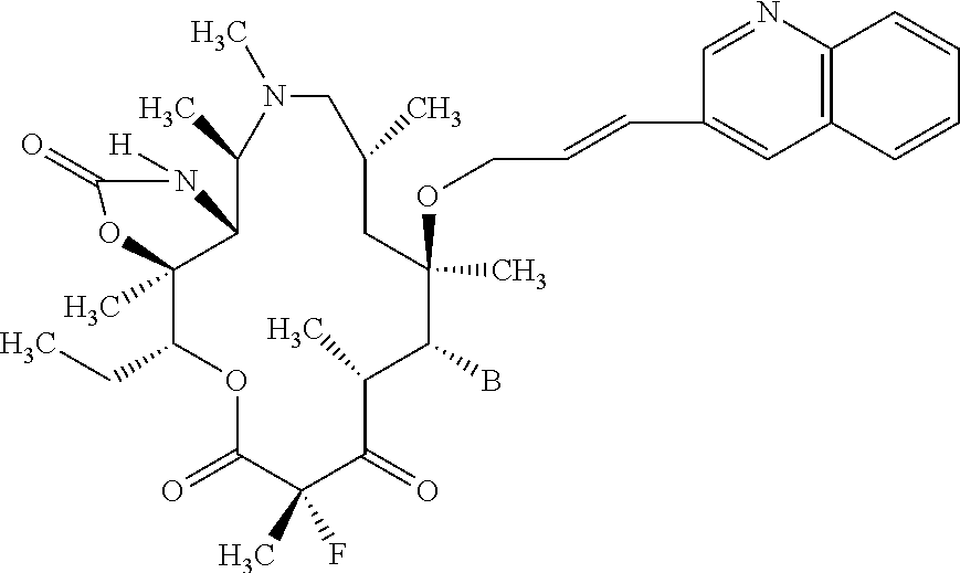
O1C(=O)C(C)(F)C(=O)C(C)C(B)C(OCC=CC2=CC3=C(N=C2)C=CC=C3)(C)CC(C)CN(C)C(C)C2C(C)(C1CC)OC(=O)N2[H]
